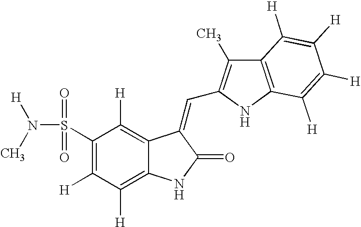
C1(S(=O)(=O)N([H])C)=C([H])C([H])=C2C(=C1[H])C(=CC1=C(C)C3=C(N1)C([H])=C([H])C([H])=C3[H])C(=O)N2
